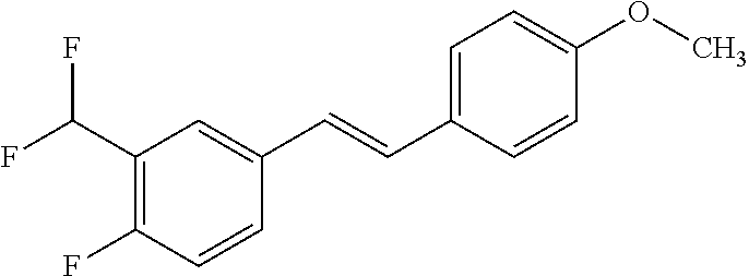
C1(F)=C(C(F)F)C=C(C=CC2=CC=C(OC)C=C2)C=C1
